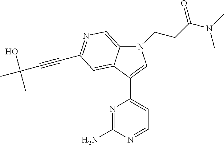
N1(CCC(N(C)C)=O)C2=CN=C(C#CC(C)(O)C)C=C2C(C2=CC=NC(N)=N2)=C1
